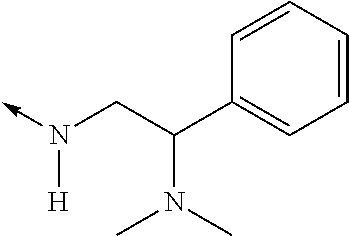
N(CC(C1=CC=CC=C1)N(C)C)([H])->C
